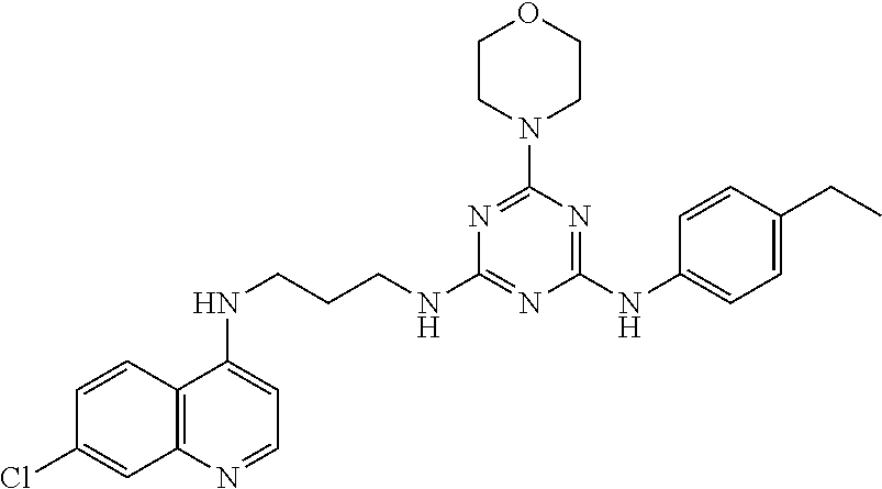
C12=C(N=CC=C1NCCCNC1=NC(NC3=CC=C(CC)C=C3)=NC(N3CCOCC3)=N1)C=C(Cl)C=C2
